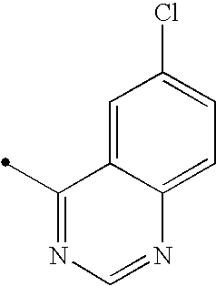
C1=C2C(=CC(Cl)=C1)C(C)=NC=N2
